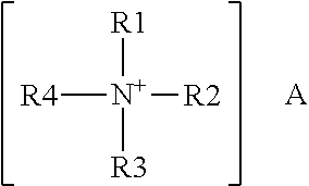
[N+]([R4])([R2])([R1])[R3].[A]
